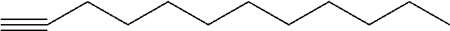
C(CCCCCC#C)CCCC
